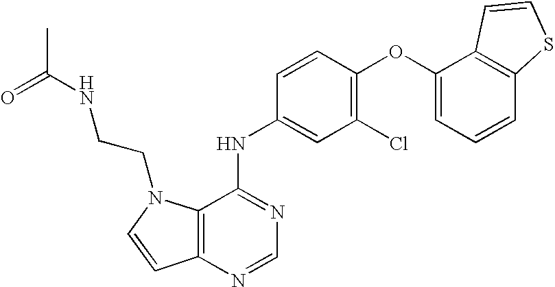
C12=C(N=CN=C1NC1=CC(Cl)=C(OC3=CC=CC4=C3C=CS4)C=C1)C=CN2CCNC(C)=O
